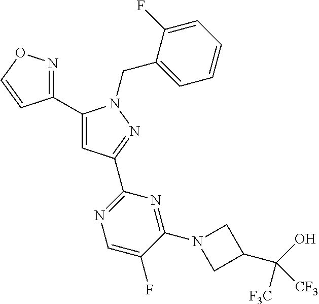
C1(C2=NOC=C2)=CC(C2=NC=C(F)C(N3CC(C(O)([F3C])[CF3])C3)=N2)=NN1CC1=CC=CC=C1F
